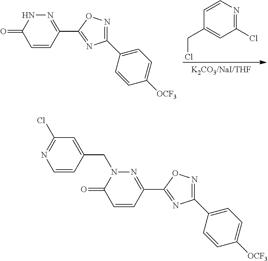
N1=C(C2=NC(C3=CC=C([OCF3])C=C3)=NO2)C=CC(=O)N1.C1(Cl)=NC=CC(CCl)=C1.N1=C(C2=NC(C3=CC=C([OCF3])C=C3)=NO2)C=CC(=O)N1CC1=CC(Cl)=NC=C1
